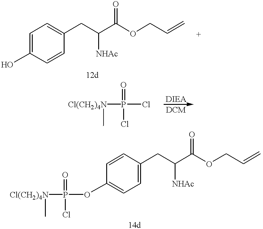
C1=C(O)C=CC(CC(C(OCC=C)=O)[NHAc])=C1.C1=CC(CC(C(OCC=C)=O)[NHAc])=CC=C1OP([Cl(CH2)4N]C)(=O)Cl.[Cl(CH2)4N](P(Cl)(=O)Cl)C
